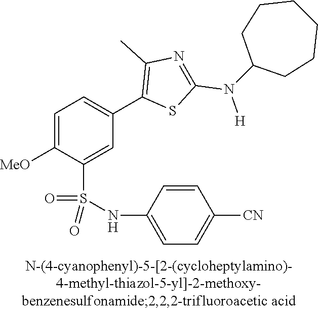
C1=C([MeO])C(S(NC2=CC=C([CN])C=C2)(=O)=O)=CC(C2=C(C)N=C(N([H])C3CCCCCC3)S2)=C1
